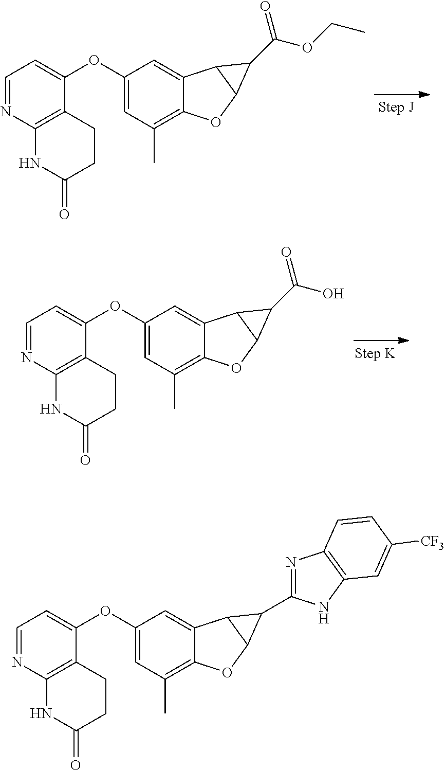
C12=CC(OC3=CC=NC4=C3CCC(=O)N4)=CC(C)=C1OC1C2C1C(OCC)=O.C12=CC(OC3=CC=NC4=C3CCC(=O)N4)=CC(C)=C1OC1C2C1C(O)=O.C12=CC(OC3=CC=NC4=C3CCC(=O)N4)=CC(C)=C1OC1C2C1C1=NC2=C(N1)C=C([CF3])C=C2
